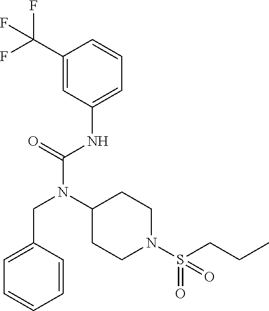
C1=C(CN(C(NC2=CC=CC(C(F)(F)F)=C2)=O)C2CCN(S(=O)(CCC)=O)CC2)C=CC=C1
